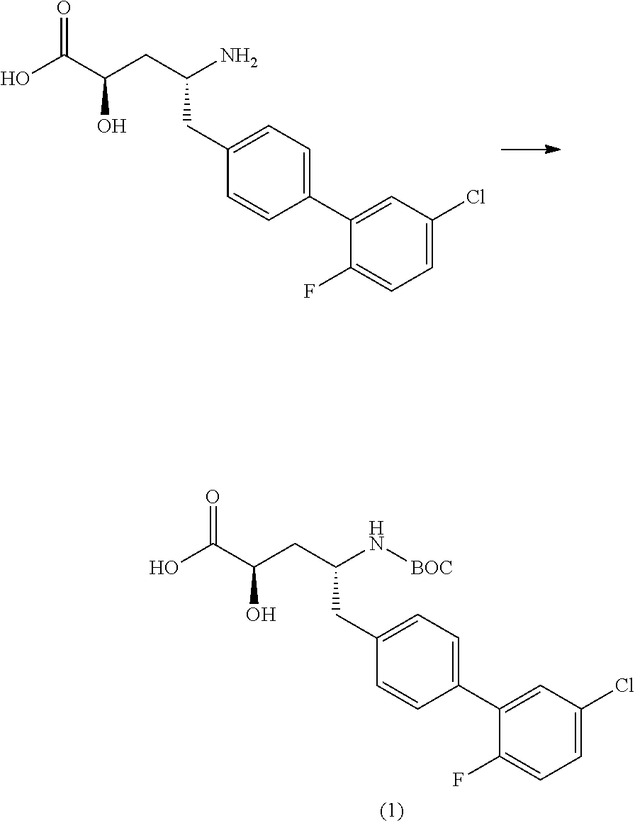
OC(C(CC(N[BOC])CC1=CC=C(C2=CC(Cl)=CC=C2F)C=C1)O)=O.OC(C(CC(N)CC1=CC=C(C2=CC(Cl)=CC=C2F)C=C1)O)=O
